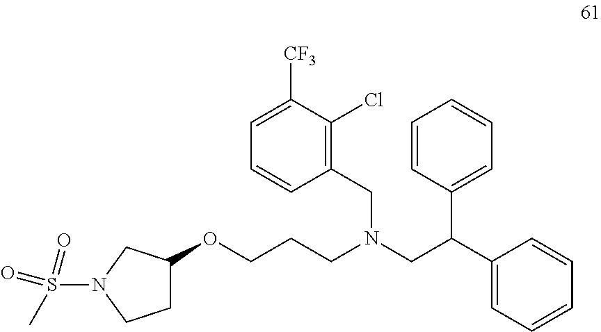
O(CCCN(CC(C1=CC=CC=C1)C1=CC=CC=C1)CC1=C(Cl)C([CF3])=CC=C1)C1CCN(S(=O)(C)=O)C1
